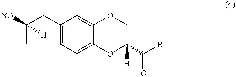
C(C)(CC1=CC=C2C(=C1)OCC([H])(C([R])=O)O2)([XO])[H]
